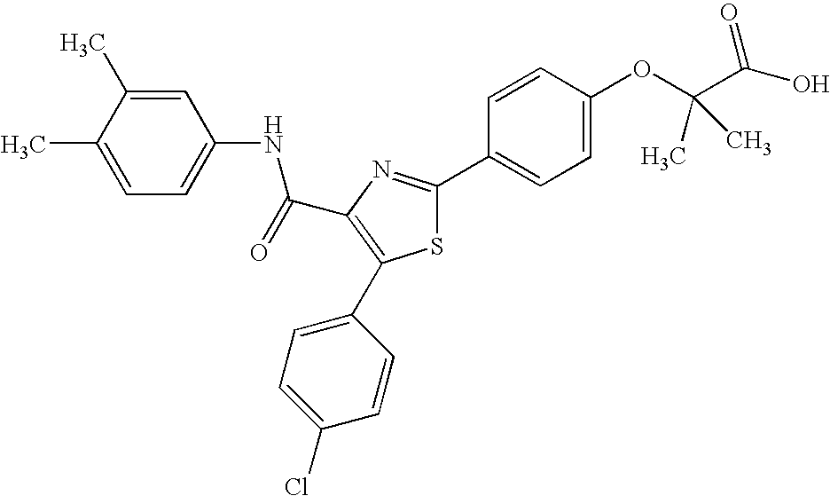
C(C1=C(C2=CC=C(Cl)C=C2)SC(C2=CC=C(OC(C(O)=O)(C)C)C=C2)=N1)(NC1=CC=C(C)C(C)=C1)=O
